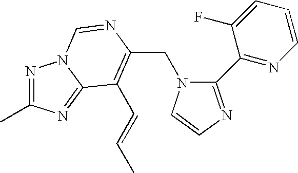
C(N1C(C2=NC=CC=C2F)=NC=C1)C1=C(C=CC)C2=NC(C)=NN2C=N1
